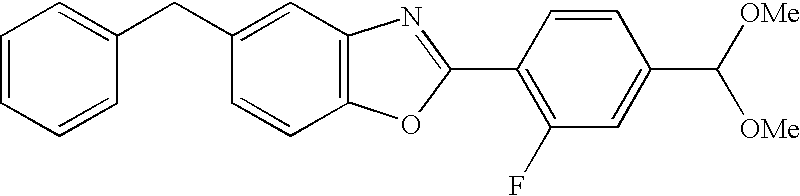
C1=CC=CC(CC2=CC3=C(C=C2)OC(C2=C(F)C=C(C([OMe])[OMe])C=C2)=N3)=C1
